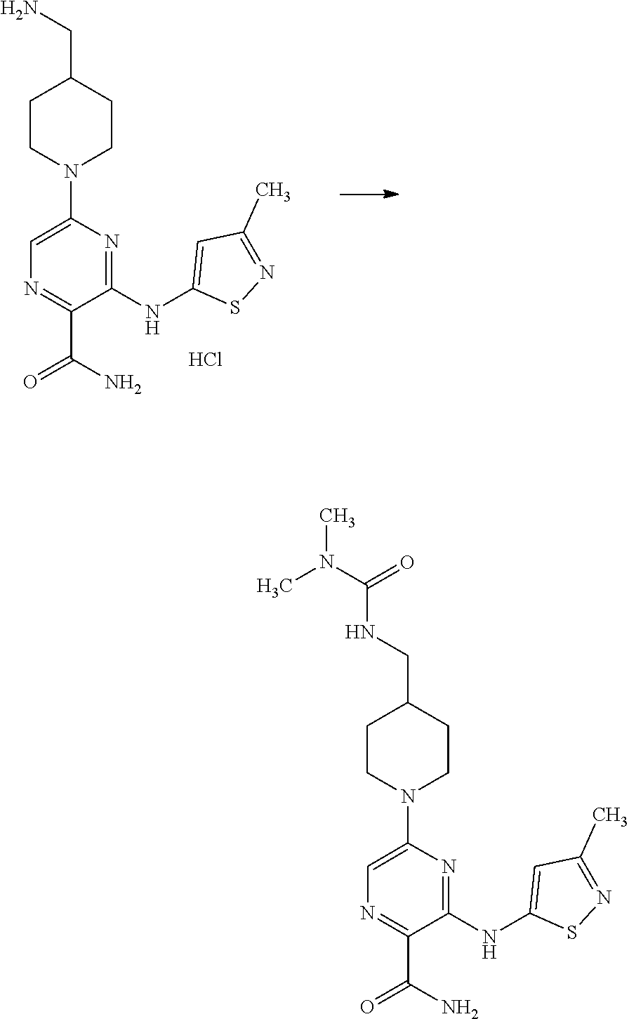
C1CN(C2=CN=C(C(=O)N)C(NC3=CC(C)=NS3)=N2)CCC1CN.Cl.C1CN(C2=CN=C(C(=O)N)C(NC3=CC(C)=NS3)=N2)CCC1CNC(N(C)C)=O
